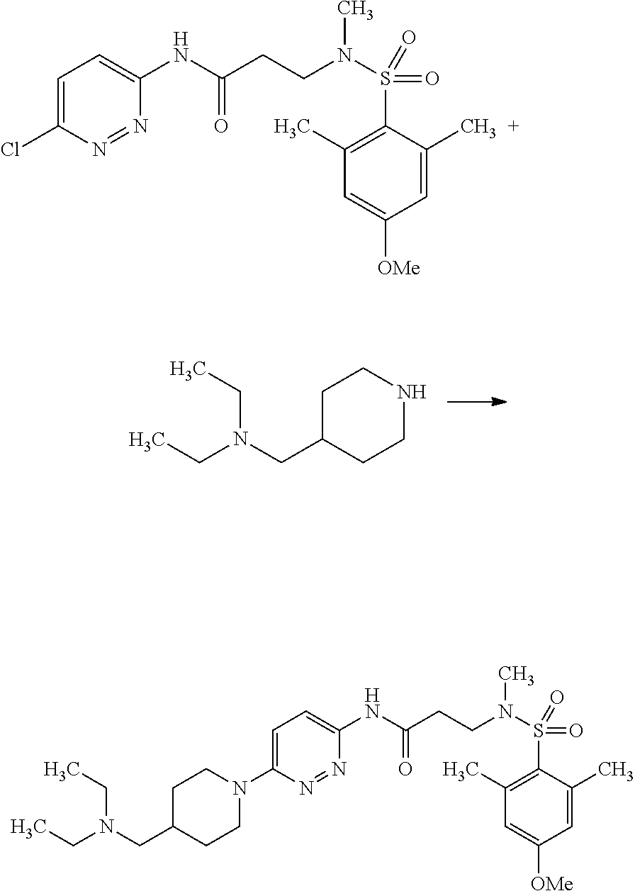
C1C(CN(CC)CC)CCNC1.C(CCN(C)S(=O)(=O)C1=C(C)C=C([OMe])C=C1C)(=O)NC1=CC=C(Cl)N=N1.C(CCN(C)S(=O)(=O)C1=C(C)C=C([OMe])C=C1C)(=O)NC1=CC=C(N2CCC(CN(CC)CC)CC2)N=N1
